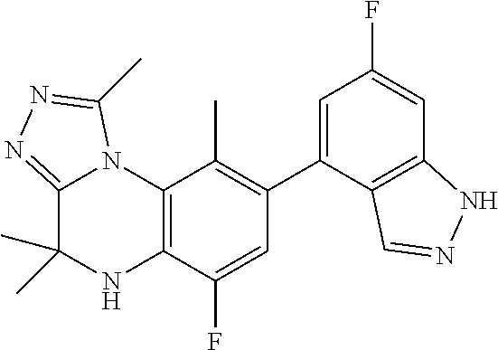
C1(C2=CC(F)=CC3=C2C=NN3)=C(C)C2=C(C(F)=C1)NC(C)(C)C1=NN=C(C)N21
